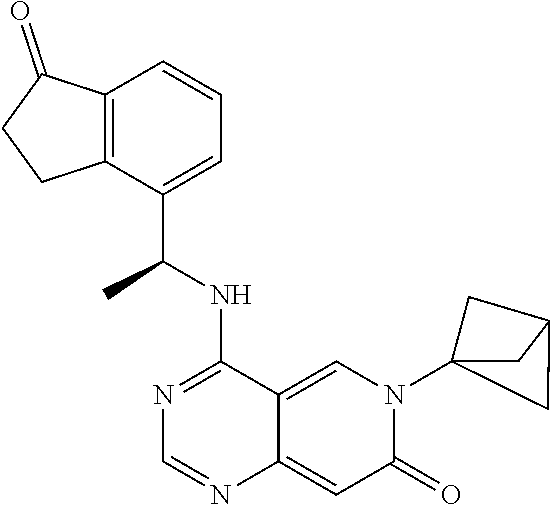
C12=CN(C34CC(C3)C4)C(=O)C=C1N=CN=C2NC(C1=CC=CC2=C1CCC2=O)C
